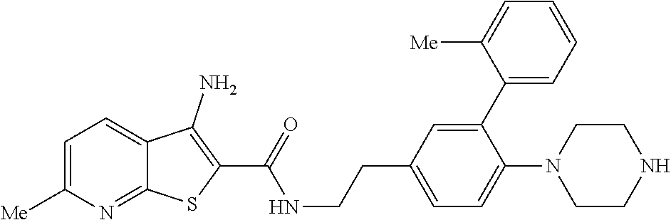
C1=C([Me])N=C2C(=C1)C(N)=C(C(=O)NCCC1=CC=C(N3CCNCC3)C(C3=CC=CC=C3[Me])=C1)S2
